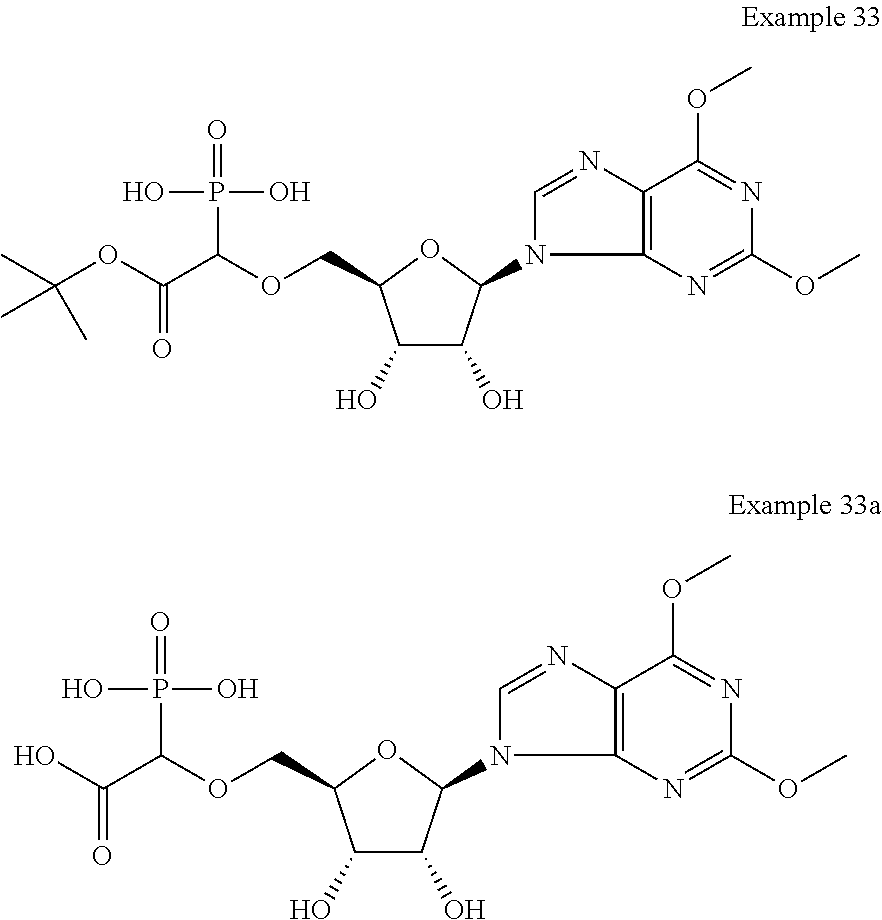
C1(O)C(O)C(N2C3=C(N=C2)C(OC)=NC(OC)=N3)OC1COC(C(OC(C)(C)C)=O)P(=O)(O)O.C1(O)C(O)C(N2C3=C(N=C2)C(OC)=NC(OC)=N3)OC1COC(C(O)=O)P(=O)(O)O
